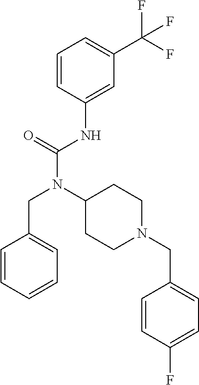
C1=CC(NC(N(C2CCN(CC3=CC=C(F)C=C3)CC2)CC2=CC=CC=C2)=O)=CC(C(F)(F)F)=C1
